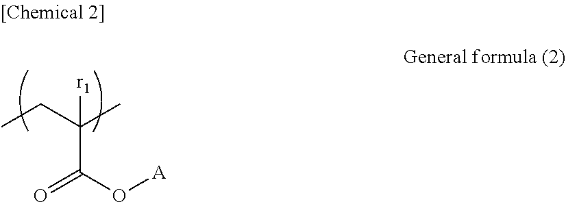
CCC(C)(C(O[A])=O)[r1]
